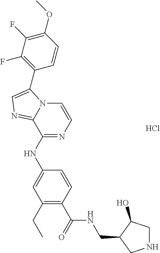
C1(CC)=C(C(=O)NCC2C(O)CNC2)C=CC(NC2=NC=CN3C2=NC=C3C2=C(F)C(F)=C(OC)C=C2)=C1.Cl
